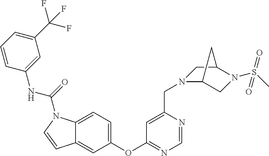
C1(OC2=NC=NC(CN3C4CN(S(C)(=O)=O)C(C3)C4)=C2)=CC=C2C(=C1)C=CN2C(NC1=CC(C(F)(F)F)=CC=C1)=O
